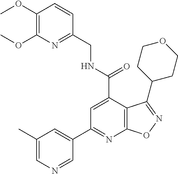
C1(OC)=C(OC)N=C(CNC(=O)C2=CC(C3=CC(C)=CN=C3)=NC3=C2C(C2CCOCC2)=NO3)C=C1
